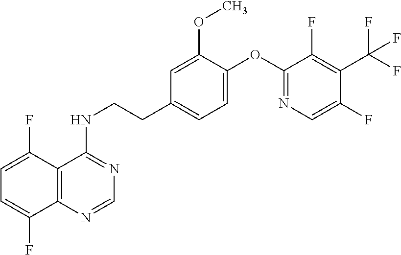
C1=C(F)C2=C(C(F)=C1)N=CN=C2NCCC1=CC=C(OC2=NC=C(F)C(C(F)(F)F)=C2F)C(OC)=C1
